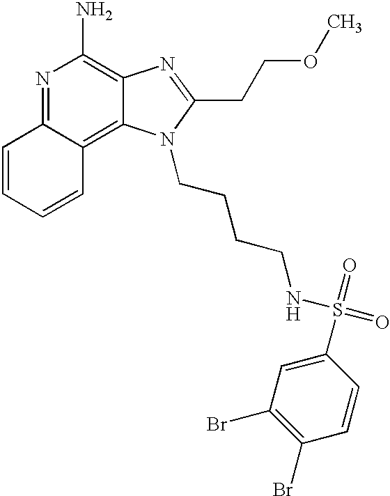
N1=C2C(=C3C(=C1N)N=C(CCOC)N3CCCCNS(=O)(=O)C1=CC(Br)=C(Br)C=C1)C=CC=C2
